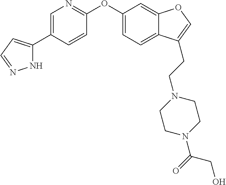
N1C(C2=CN=C(OC3=CC=C4C(=C3)OC=C4CCN3CCN(C(=O)CO)CC3)C=C2)=CC=N1
